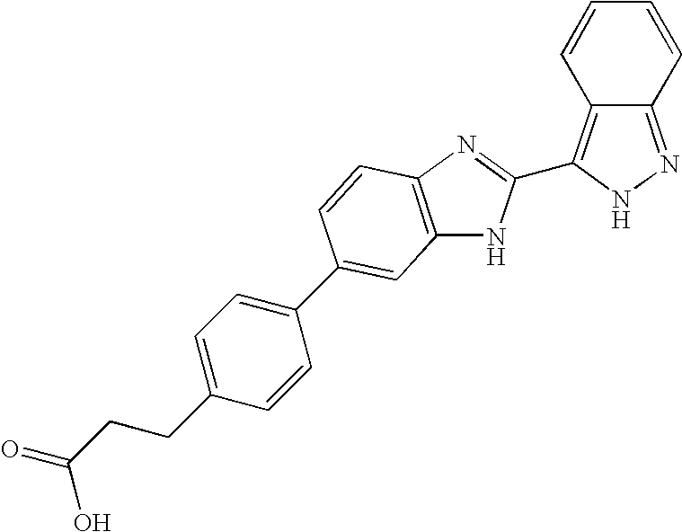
C12=NNC(C3=NC4=C(N3)C=C(C3=CC=C(CCC(=O)O)C=C3)C=C4)=C1C=CC=C2
